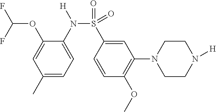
N1(C2=C(OC)C=CC(S(=O)(N([H])C3=CC=C(C)C=C3OC(F)F)=O)=C2)CCN([H])CC1
